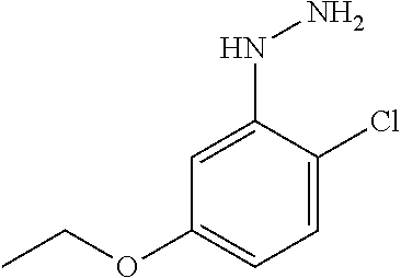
C1=C(NN)C(Cl)=CC=C1OCC
